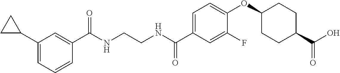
C1(C(NCCNC(C2=CC=C(OC3CCC(C(O)=O)CC3)C(F)=C2)=O)=O)=CC(C2CC2)=CC=C1
